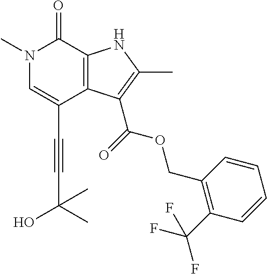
C(C1=CN(C)C(=O)C2=C1C(C(=O)OCC1=C(C(F)(F)F)C=CC=C1)=C(C)N2)#CC(O)(C)C
